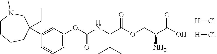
C1CCCC(C2=CC(OC(NC(C(OCC(C(O)=O)N)=O)C(C)C)=O)=CC=C2)(CC)CN1C.[H]Cl.[H]Cl
